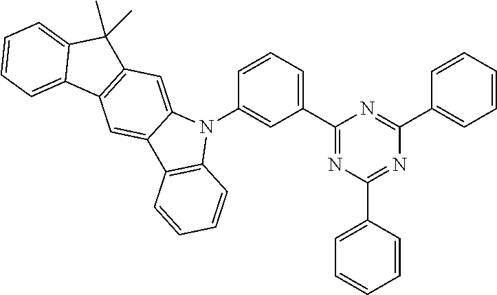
C1(C2=NC(C3=CC=CC=C3)=NC(C3=CC=CC=C3)=N2)=CC=CC(N2C3=CC4=C(C=C3C3=C2C=CC=C3)C2=CC=CC=C2C4(C)C)=C1
